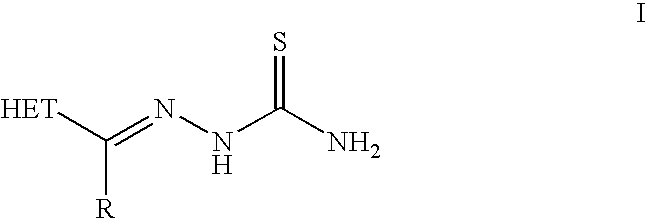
[HET]C([R])=NNC(=S)N
